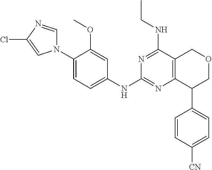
C1(N2C=NC(Cl)=C2)=CC=C(NC2=NC3=C(C(NCC)=N2)COCC3C2=CC=C([CN])C=C2)C=C1OC
